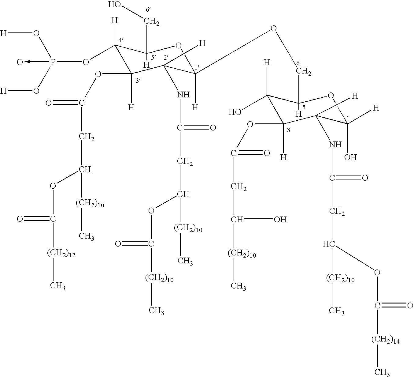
O(P(O[H])(O[H])->O)C1([H])C(OC(=O)CC([(CH2)10]C)OC([(CH2)12]C)=O)([H])C(NC(CC([(CH2)10]C)OC(=O)[(CH2)10]C)=O)([H])C(OCC2([H])OC([H])(O)C(NC(CC([(CH2)10]C)OC(=O)[(CH2)14]C)=O)([H])C([H])(OC(=O)CC(O)[(CH2)10]C)C2([H])O)([H])OC1([H])CO
